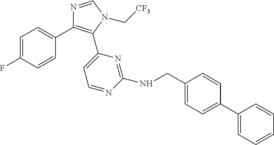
C1=C(F)C=CC(C2=C(C3=CC=NC(NCC4=CC=C(C5=CC=CC=C5)C=C4)=N3)N(C[CF3])C=N2)=C1
